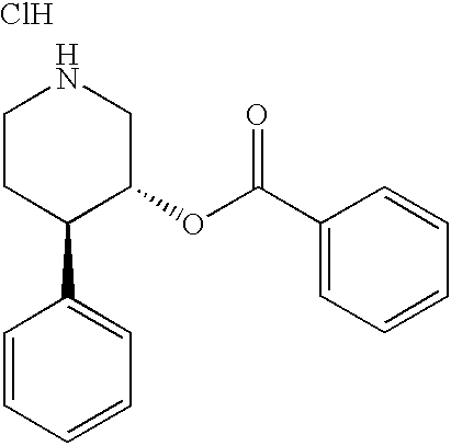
C1CC(C2=CC=CC=C2)C(OC(C2=CC=CC=C2)=O)CN1.Cl
